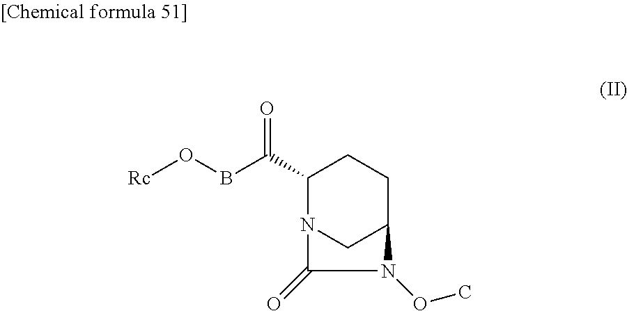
O=C(C1N2CC(CC1)N(OC)C2=O)BO[Rc]
